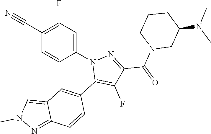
C1(C#N)=C(F)C=C(N2C(C3=CC4=CN(C)N=C4C=C3)=C(F)C(C(N3CC(N(C)C)CCC3)=O)=N2)C=C1
